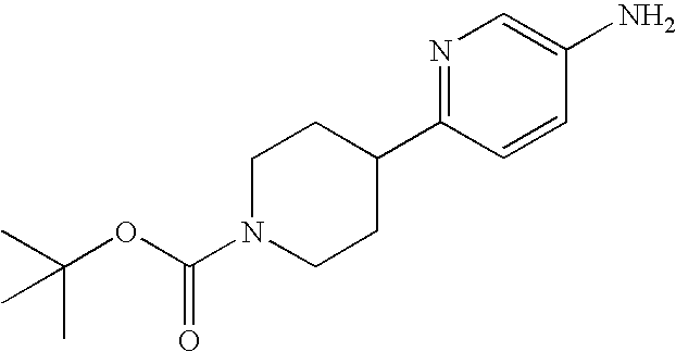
C1=C(N)C=CC(C2CCN(C(OC(C)(C)C)=O)CC2)=N1
